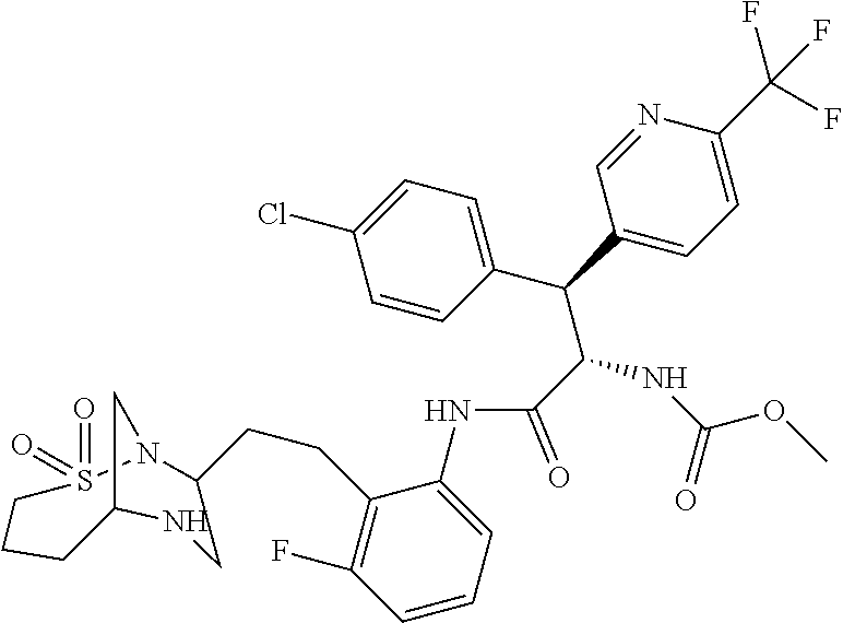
C1C2CN(S(=O)(=O)CC1)C(CCC1=C(F)C=CC=C1NC(C(C(C1=CC=C(Cl)C=C1)C1=CC=C(C(F)(F)F)N=C1)NC(OC)=O)=O)CN2
